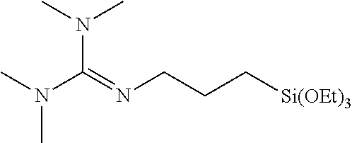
CN(C(=NCCC[Si(OEt)3])N(C)C)C
